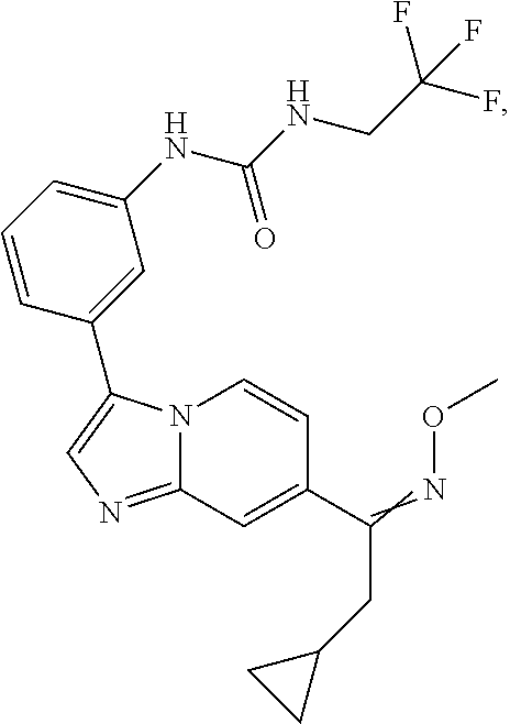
N12C(=NC=C1C1=CC(NC(NCC(F)(F)F)=O)=CC=C1)C=C(C(=NOC)CC1CC1)C=C2
